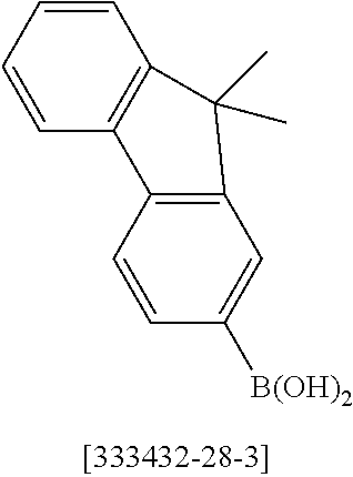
C1=CC=CC2=C1C1=C(C=C([B(OH)2])C=C1)C2(C)C
